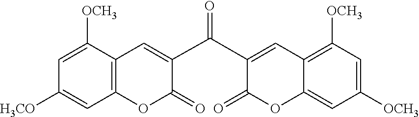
C12=C(C([OCH3])=CC([H3CO])=C1)C=C(C(C1=CC3=C([OCH3])C=C([OCH3])C=C3OC1=O)=O)C(=O)O2
